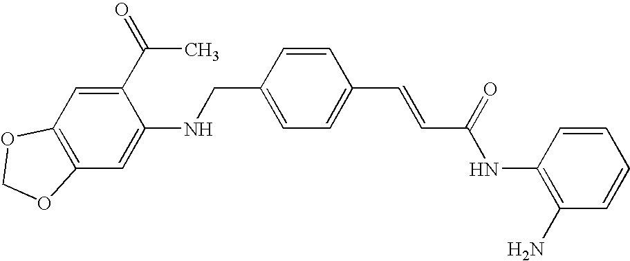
C(C1=CC=C(C=CC(NC2=C(N)C=CC=C2)=O)C=C1)NC1=CC2=C(C=C1C(=O)C)OCO2
